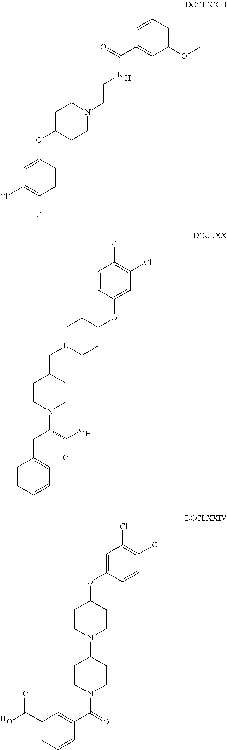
C1(OC)=CC=CC(C(=O)NCCN2CCC(OC3=CC(Cl)=C(Cl)C=C3)CC2)=C1.[H].C1=CC=CC(CC(N2CCC(CN3CCC(OC4=CC(Cl)=C(Cl)C=C4)CC3)CC2)C(O)=O)=C1.[H].C1=C(OC2CCN(C3CCN(C(=O)C4=CC(C(O)=O)=CC=C4)CC3)CC2)C=CC(Cl)=C1Cl.[H]
